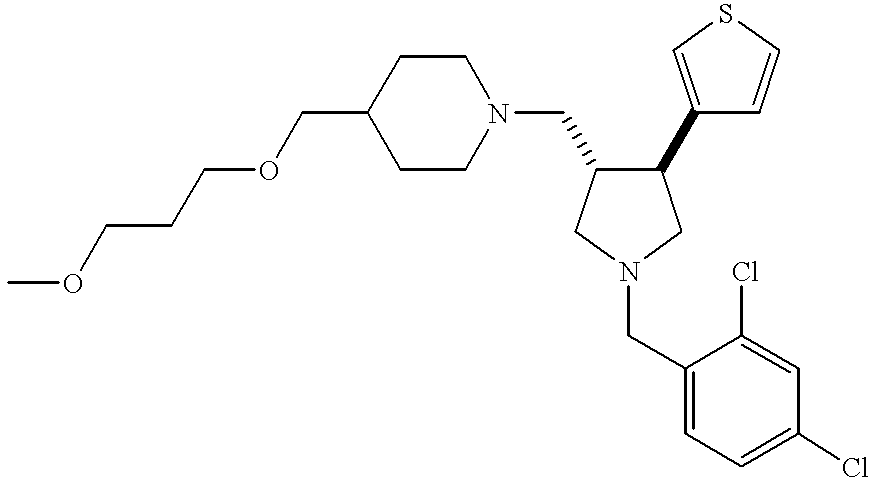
C1(COCCCOC)CCN(CC2C(C3=CSC=C3)CN(CC3=CC=C(Cl)C=C3Cl)C2)CC1
